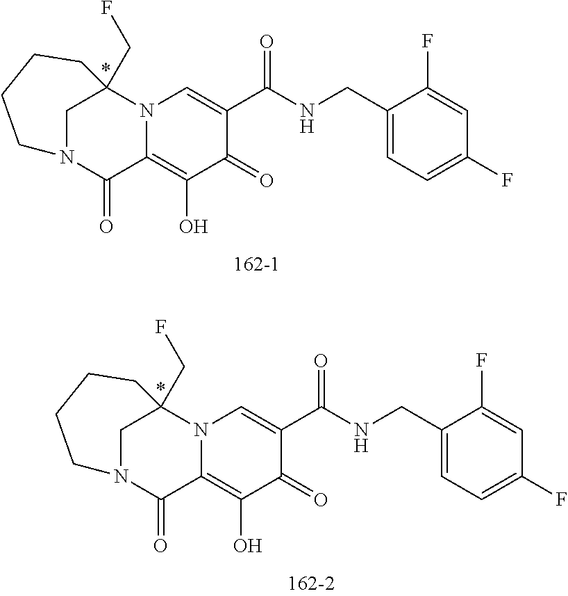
N12C(=C(O)C(=O)C(C(NCC3=CC=C(F)C=C3F)=O)=C1)C(=O)N1CC2(CF)CCCC1.N12C(=C(O)C(=O)C(C(NCC3=CC=C(F)C=C3F)=O)=C1)C(=O)N1CC2(CF)CCCC1
